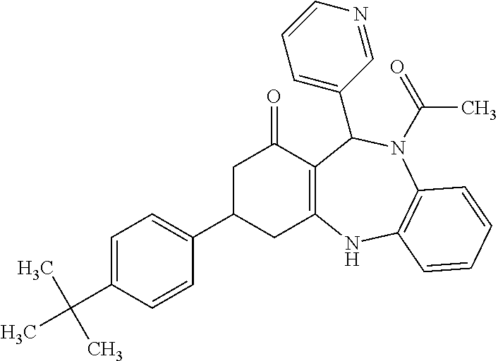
C1C(C2=CC=C(C(C)(C)C)C=C2)CC2=C(C1=O)C(C1=CC=CN=C1)N(C(=O)C)C1=C(N2)C=CC=C1
